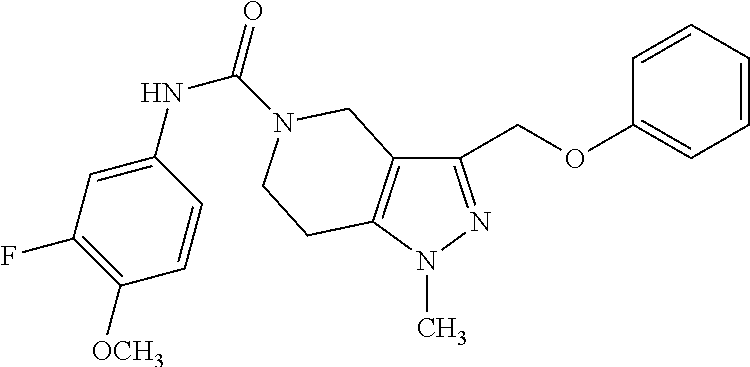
C1(COC2=CC=CC=C2)=NN(C)C2=C1CN(C(=O)NC1=CC(F)=C([OCH3])C=C1)CC2
